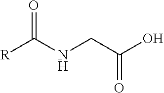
[R]C(NCC(O)=O)=O
